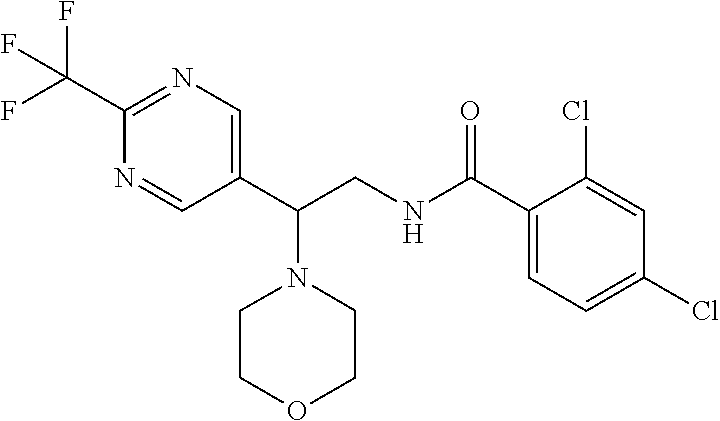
C1(C(F)(F)F)=NC=C(C(CNC(C2=CC=C(Cl)C=C2Cl)=O)N2CCOCC2)C=N1
